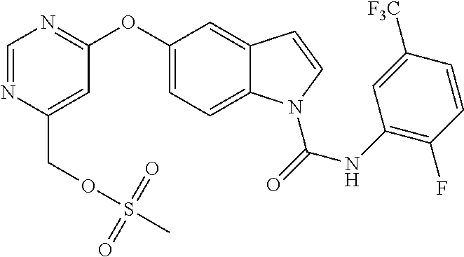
C(C1=CC(OC2=CC=C3C(=C2)C=CN3C(NC2=C(F)C=CC([F3C])=C2)=O)=NC=N1)OS(C)(=O)=O
